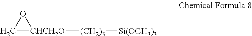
C1[CHCH2O]([(CH2)3][Si(OCH3)3])O1
